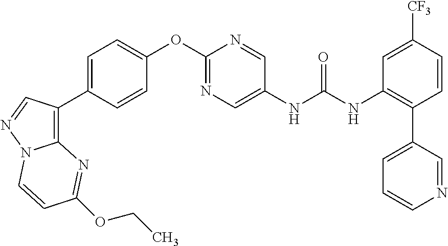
C1=CC([CF3])=CC(NC(NC2=CN=C(OC3=CC=C(C4=C5N(N=C4)C=CC(OCC)=N5)C=C3)N=C2)=O)=C1C1=CC=CN=C1
